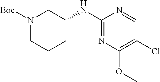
C1(NC2=NC(OC)=C(Cl)C=N2)CCCN([Boc])C1
